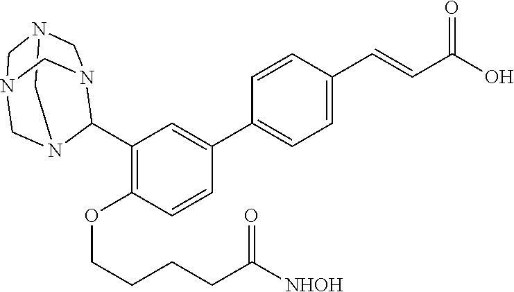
C1(OCCCCC([NHOH])=O)=C(C2N3CN4CN(CN2C4)C3)C=C(C2=CC=C(C=CC(O)=O)C=C2)C=C1
